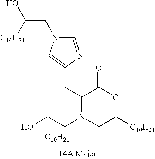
C1(CC2=CN(CC(O)[C10H21])C=N2)N(CC(O)[C10H21])CC([C10H21])OC1=O
